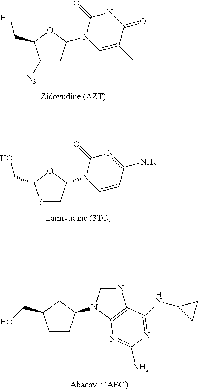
C1([N3])CC(N2C=C(C)C(=O)NC2=O)OC1CO.S1CC(N2C=CC(N)=NC2=O)OC1CO.C1=CC(N2C=NC3=C2N=C(N)N=C3NC2CC2)CC1CO
